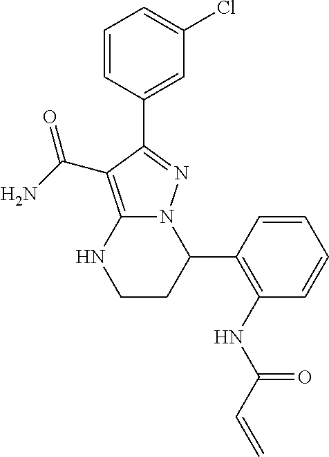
C1(C2=C(NC(C=C)=O)C=CC=C2)N2C(=C(C(=O)N)C(C3=CC(Cl)=CC=C3)=N2)NCC1
